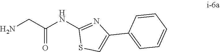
S1C(NC(CN)=O)=NC(C2=CC=CC=C2)=C1
